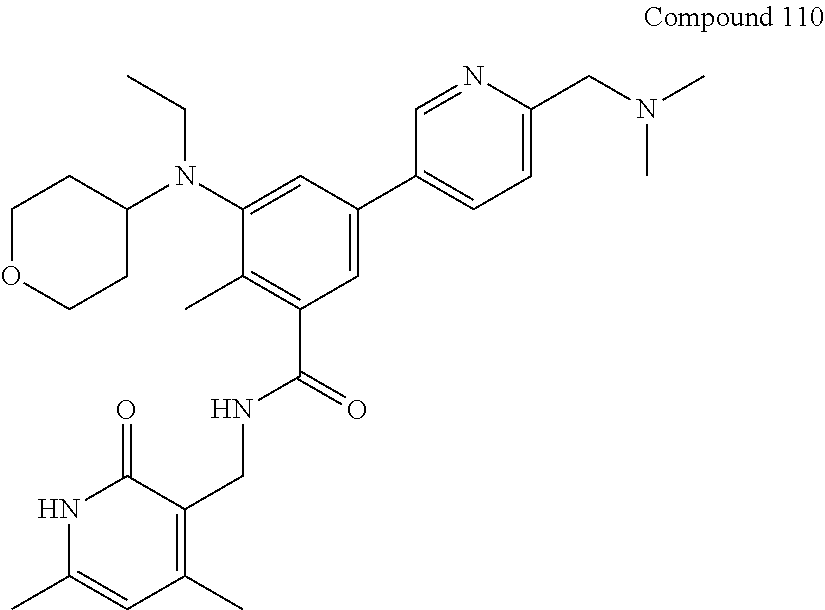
C1=C(C2=CC=C(CN(C)C)N=C2)C=C(N(C2CCOCC2)CC)C(C)=C1C(=O)NCC1=C(C)C=C(C)NC1=O
